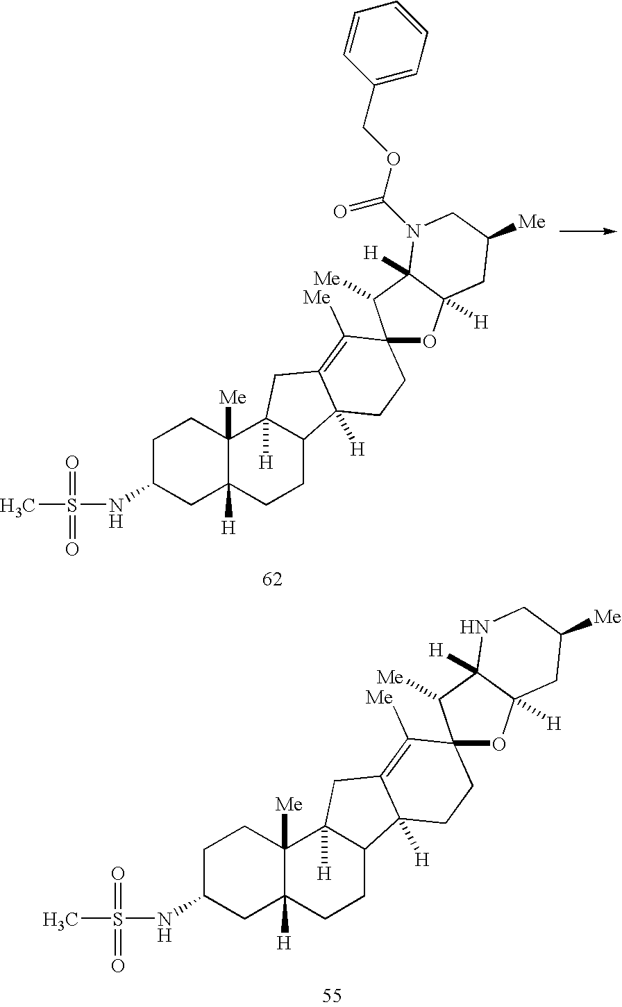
N(C1CC2([H])C([Me])(CC1)C1([H])C(CC2)C2([H])C(=C([Me])C3(CC2)OC2([H])C([H])(C3[Me])N(C(OCC3=CC=CC=C3)=O)CC([Me])C2)C1)S(C)(=O)=O.N(C1CC2([H])C([Me])(CC1)C1([H])C(CC2)C2([H])C(=C([Me])C3(CC2)OC2([H])C([H])(C3[Me])NCC([Me])C2)C1)S(C)(=O)=O
